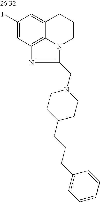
C1(F)=CC2=C3C(=C1)CCCN3C(CN1CCC(CCCC3=CC=CC=C3)CC1)=N2
